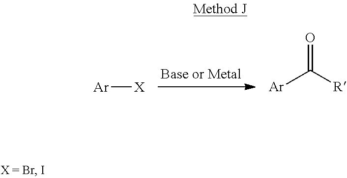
[X][Ar].[Ar]C([R])=O
